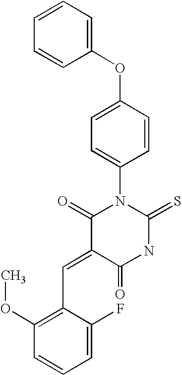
C1(OC2=CC=C(N3C(=O)C(=CC4=C(OC)C=CC=C4F)C(=O)NC3=S)C=C2)=CC=CC=C1
